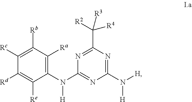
C1([Rc])=C([Rb])C([Ra])=C(N(C2=NC(N([H])[H])=NC(C([R4])([R2])[R3])=N2)[H])C([Re])=C1[Rd]
